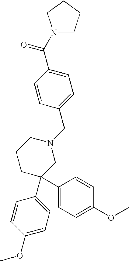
C1=C(C(N2CCCC2)=O)C=CC(CN2CCCC(C3=CC=C(OC)C=C3)(C3=CC=C(OC)C=C3)C2)=C1
